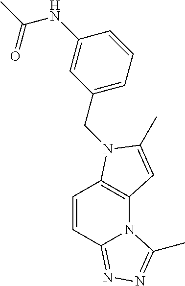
C1=CC2=NN=C(C)N2C2=C1N(CC1=CC=CC(NC(C)=O)=C1)C(C)=C2
